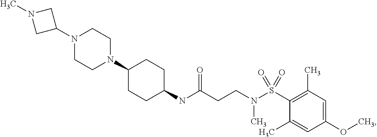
C1(N2CCN(C3CCC(NC(CCN(S(C4=C(C)C=C(OC)C=C4C)(=O)=O)C)=O)CC3)CC2)CN(C)C1
